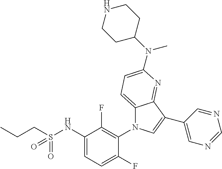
C12=CC=C(N(C3CCNCC3)C)N=C1C(C1=CN=CN=C1)=CN2C1=C(F)C(NS(CCC)(=O)=O)=CC=C1F
